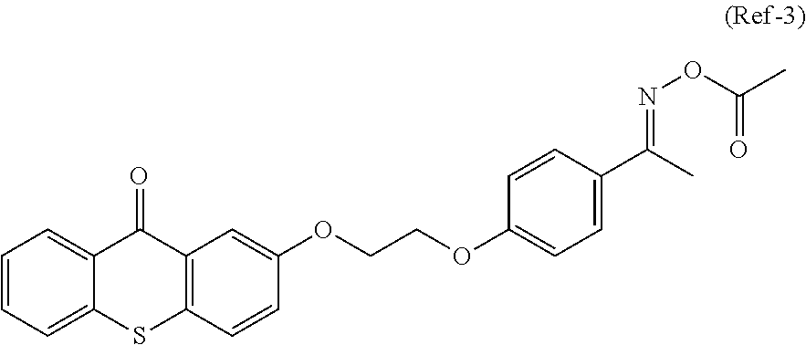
C1=CC=C2C(=C1)C(=O)C1=C(S2)C=CC(OCCOC2=CC=C(C(C)=NOC(=O)C)C=C2)=C1
